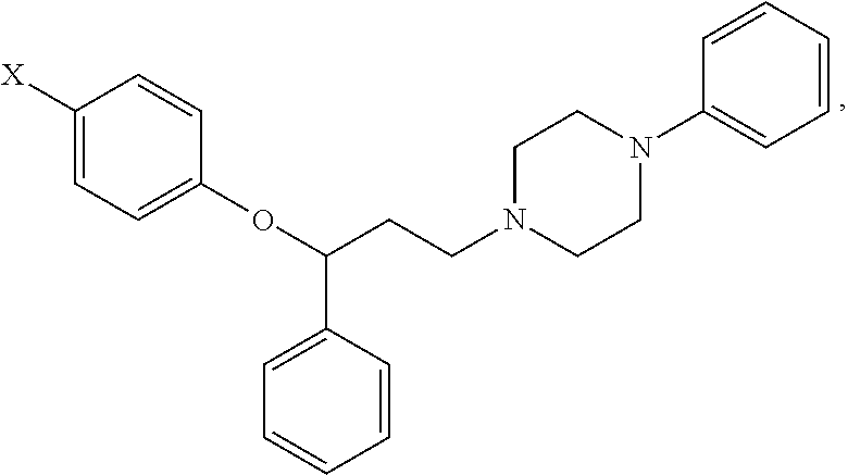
C1([X])=CC=C(OC(CCN2CCN(C3=CC=CC=C3)CC2)C2=CC=CC=C2)C=C1
